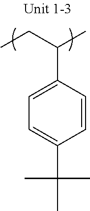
C1=C(C(CC)C)C=CC(C(C)(C)C)=C1
